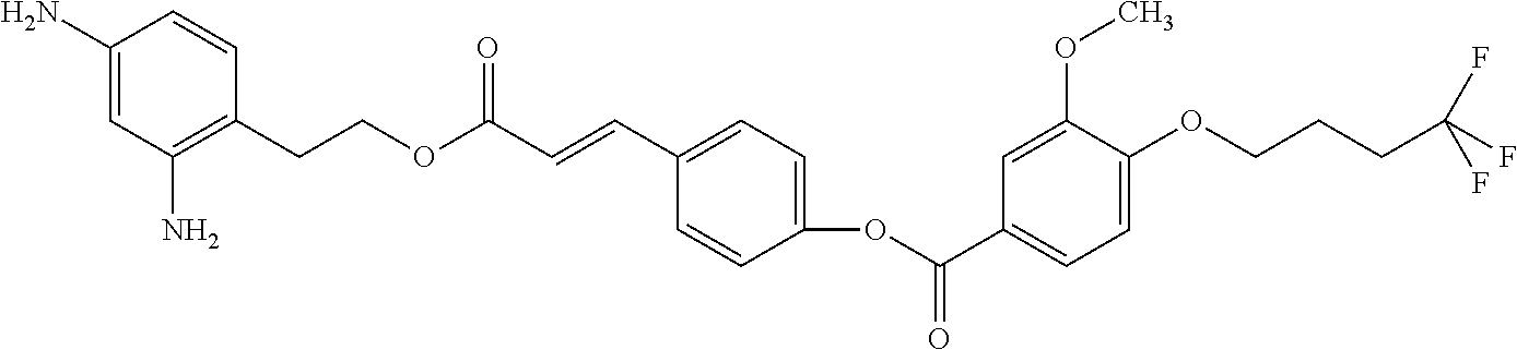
C1(N)=CC(N)=C(CCOC(C=CC2=CC=C(OC(C3=CC=C(OCCCC(F)(F)F)C(OC)=C3)=O)C=C2)=O)C=C1
